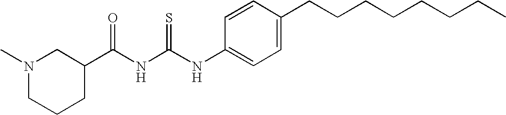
N(C(NC(C1CN(C)CCC1)=O)=S)C1=CC=C(CCCCCCCC)C=C1
